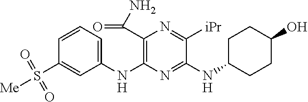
C1(NC2=C(C(N)=O)N=C([iPr])C(NC3CCC(O)CC3)=N2)=CC=CC(S([Me])(=O)=O)=C1
